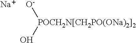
[O-][POCH2N[CH2PO(ONa)2]2]O.[Na]
